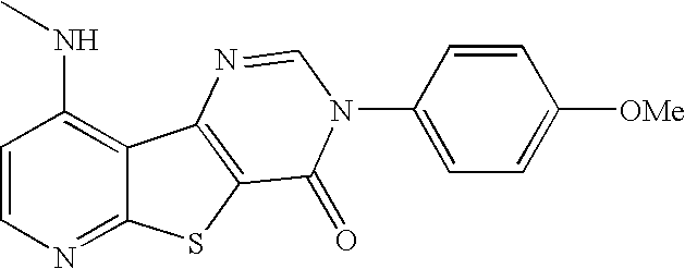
C12=NC=CC(NC)=C1C1=C(S2)C(=O)N(C2=CC=C([OMe])C=C2)C=N1
